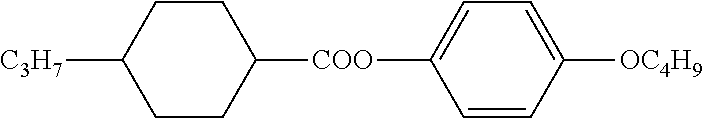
C1=CC([OC4H9])=CC=C1[COO]C1CCC([C3H7])CC1
